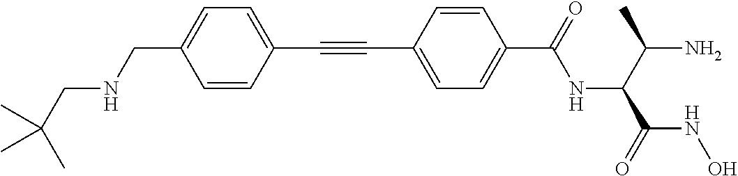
C(C1=CC=C(C(=O)NC(C(C)N)C(=O)NO)C=C1)#CC1=CC=C(CNCC(C)(C)C)C=C1
